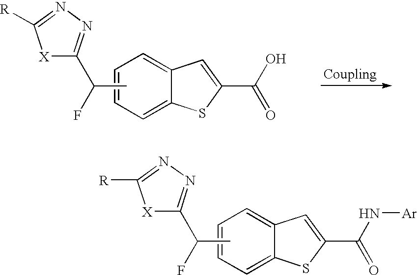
C1=CC=C2C(=C1)C=C(C(O)=O)S2.CC(F)C1=NN=C([R])[X]1.C1=CC=C2C(=C1)C=C(C(N[Ar])=O)S2.CC(F)C1=NN=C([R])[X]1
